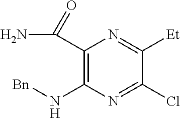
C1(C(N)=O)=C(N[Bn])N=C(Cl)C([Et])=N1
